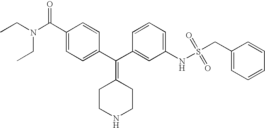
CCN(CC)C(C1=CC=C(C(C2=CC(NS(=O)(=O)CC3=CC=CC=C3)=CC=C2)=C2CCNCC2)C=C1)=O
